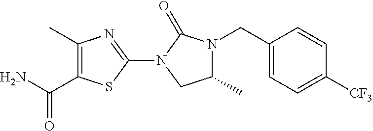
C1(C)=C(C(=O)N)SC(N2C(=O)N(CC3=CC=C([CF3])C=C3)C(C)C2)=N1
